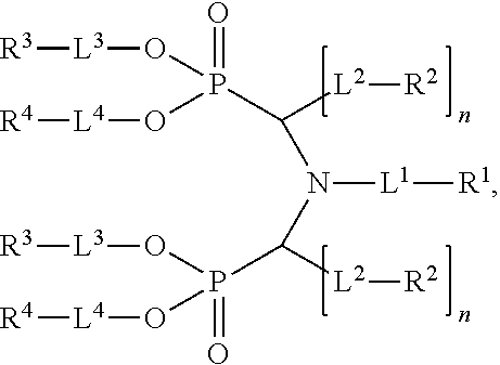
[L1](N(C(P(O[L4][R4])(=O)O[L3][R3])[L2][R2])C(P(O[L3][R3])(=O)O[L4][R4])[L2][R2])[R1]
